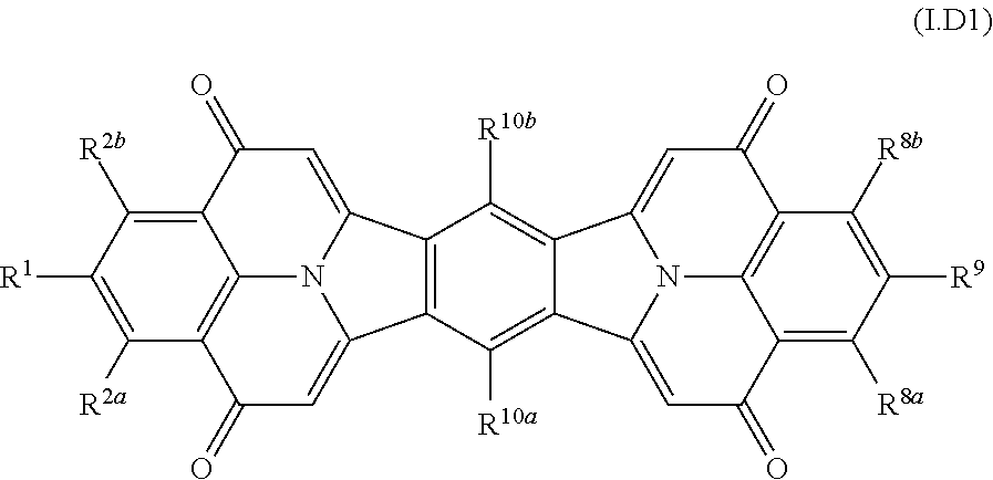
C1([R2a])=C([R1])C([R2b])=C2C3=C1C(=O)C=C1C4=C(C(=CC2=O)N31)C([R10b])=C1C(=C4[R10a])C2=CC(=O)C3=C([R8a])C([R9])=C([R8b])C4=C3N2C1=CC4=O
